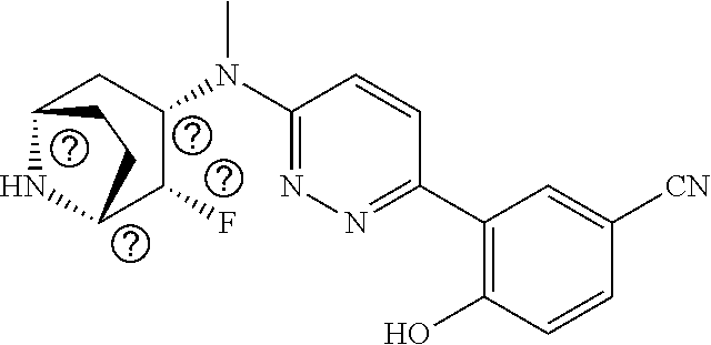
C1(C2=C(O)C=CC([CN])=C2)=NN=C(N(C2CC3NC(C2F)CC3)C)C=C1
